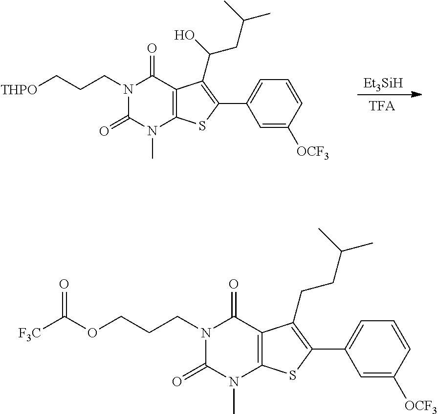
[Et3SiH].[TFA].N1(CCC[THPO])C(=O)N(C)C2=C(C1=O)C(C(O)CC(C)C)=C(C1=CC=CC([OCF3])=C1)S2.N1(CCCOC([F3C])=O)C(=O)N(C)C2=C(C1=O)C(CCC(C)C)=C(C1=CC=CC([OCF3])=C1)S2
